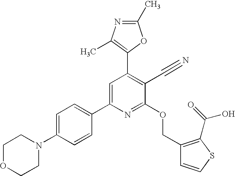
C1OCCN(C2=CC=C(C3=CC(C4=C(C)N=C(C)O4)=C(C#N)C(OCC4=C(C(=O)O)SC=C4)=N3)C=C2)C1
